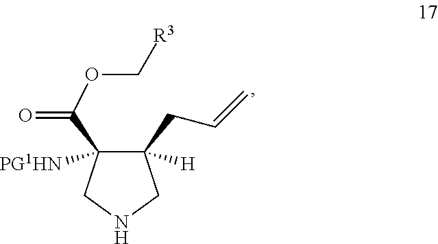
C1(CC=C)([H])C(C(=O)OC[R3])([PG1HN])CNC1
